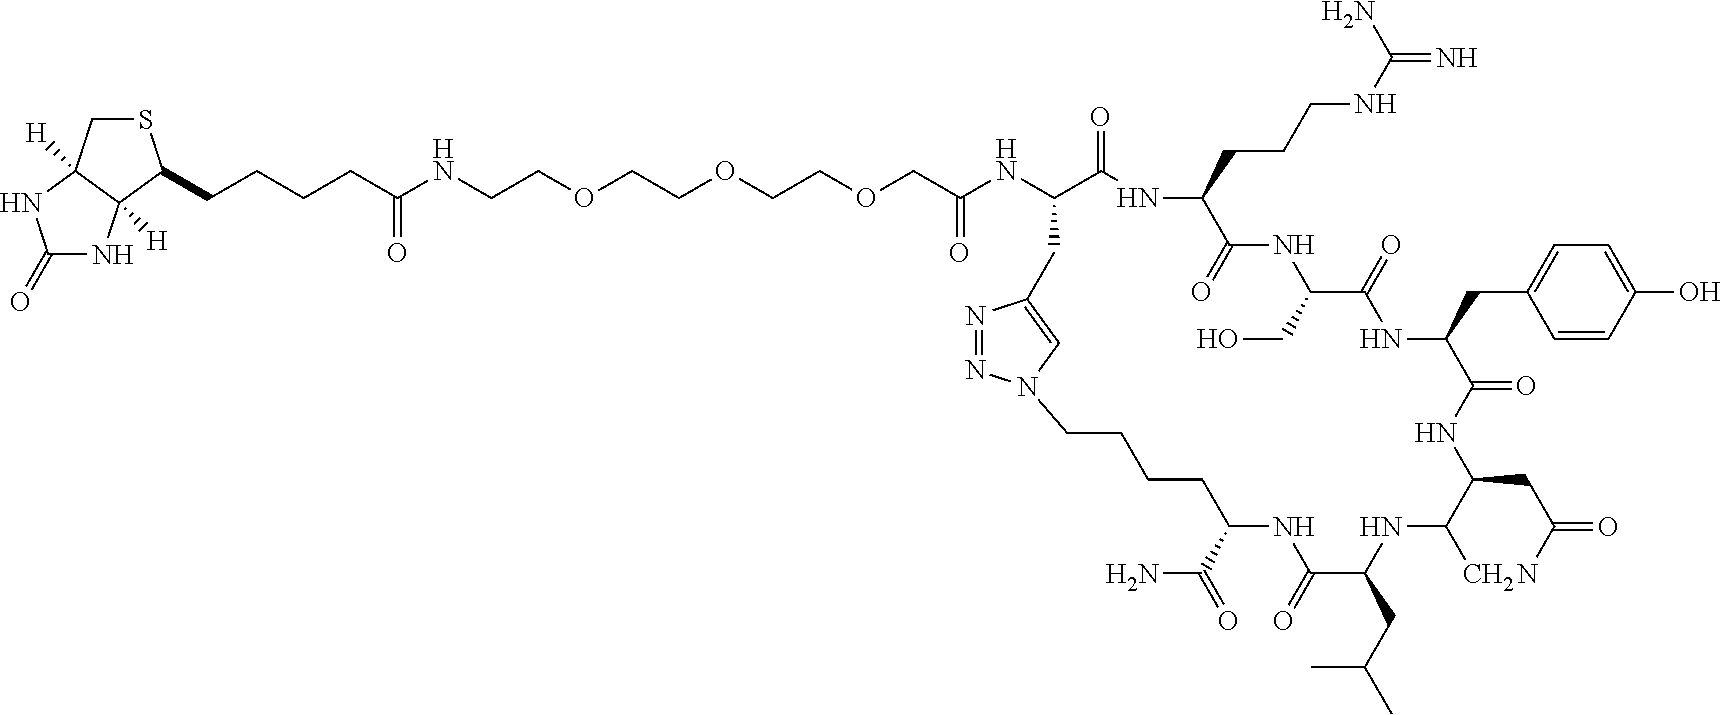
C1(=O)NC2([H])C([H])(N1)CSC2CCCCC(NCCOCCOCCOCC(NC1C(=O)NC(CCCNC(=N)N)C(=O)NC(CO)C(=O)NC(CC2=CC=C(O)C=C2)C(=O)NC(CC(N)=O)C(C)NC(CC(C)C)C(=O)NC(C(=O)N)CCCCN2N=NC(=C2)C1)=O)=O
